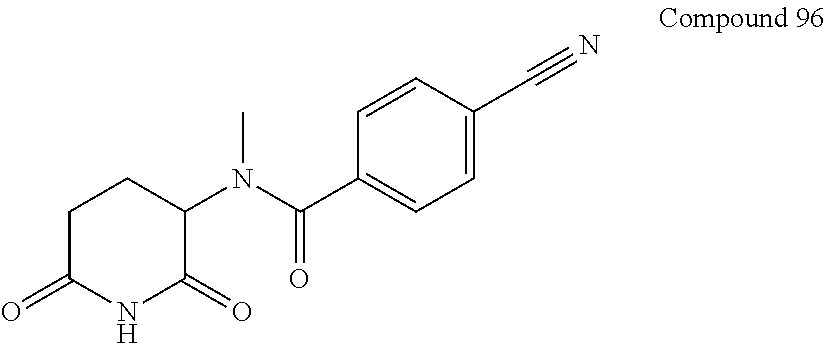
C1C(=O)NC(=O)C(N(C(C2=CC=C(C#N)C=C2)=O)C)C1
